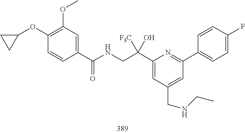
C1(C(CNC(=O)C2=CC(OC)=C(OC3CC3)C=C2)([F3C])O)=CC(CNCC)=CC(C2=CC=C(F)C=C2)=N1
